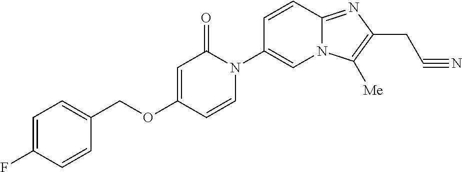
C1(COC2=CC(=O)N(C3=CN4C(=NC(CC#N)=C4[Me])C=C3)C=C2)=CC=C(F)C=C1
